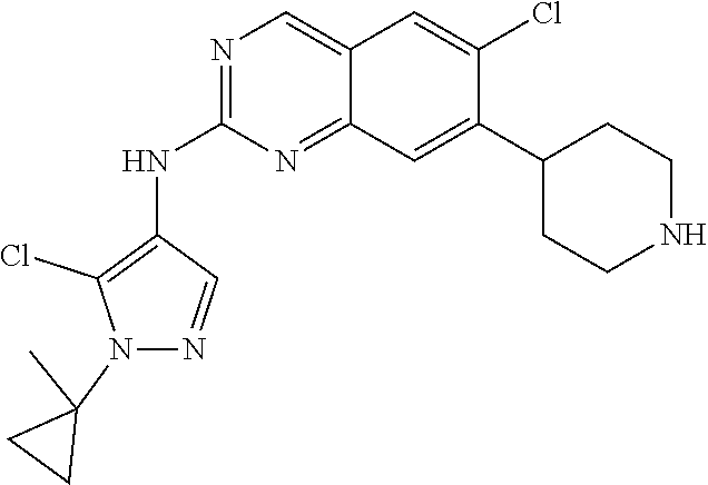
C12=CN=C(NC3=C(Cl)N(C4(C)CC4)N=C3)N=C1C=C(C1CCNCC1)C(Cl)=C2
